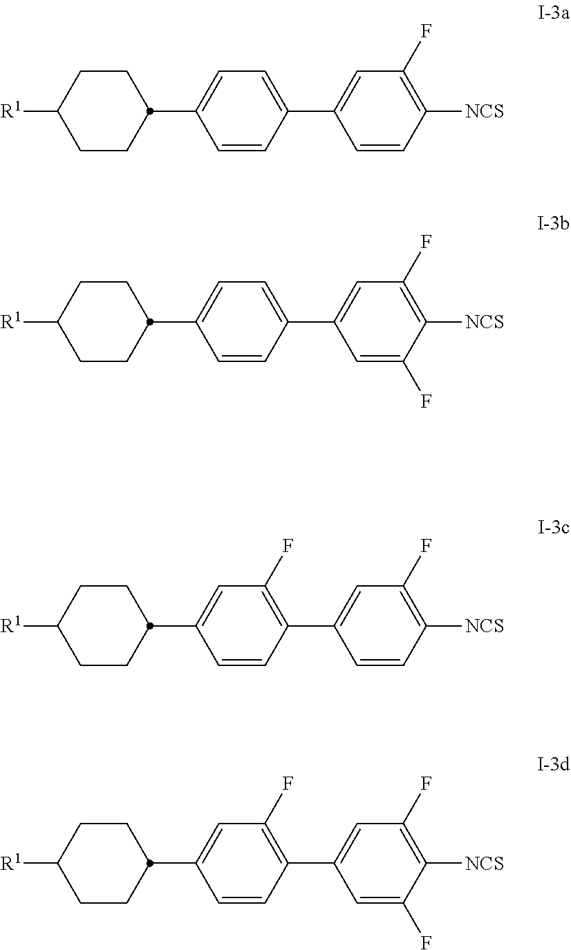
C1CC(C2=CC=C(C3=CC(F)=C([NCS])C=C3)C=C2)CCC1[R1].C1CC(C2=CC=C(C3=CC(F)=C([NCS])C(F)=C3)C=C2)CCC1[R1].C1CC(C2=CC(F)=C(C3=CC(F)=C([NCS])C=C3)C=C2)CCC1[R1].C1CC(C2=CC(F)=C(C3=CC(F)=C([NCS])C(F)=C3)C=C2)CCC1[R1]
